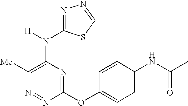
N1=NC(OC2=CC=C(NC(C)=O)C=C2)=NC(N([H])C2=NN=CS2)=C1[Me]
